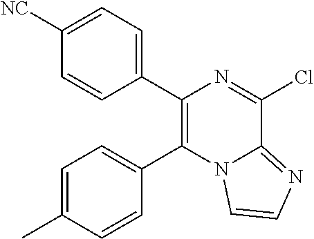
C1(C2=C(C3=CC=C(C)C=C3)N3C(=NC=C3)C(Cl)=N2)=CC=C([NC])C=C1
